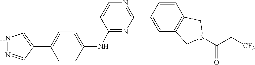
C(C(N1CC2=C(C=CC(C3=NC=CC(NC4=CC=C(C5=CNN=C5)C=C4)=N3)=C2)C1)=O)[CF3]
